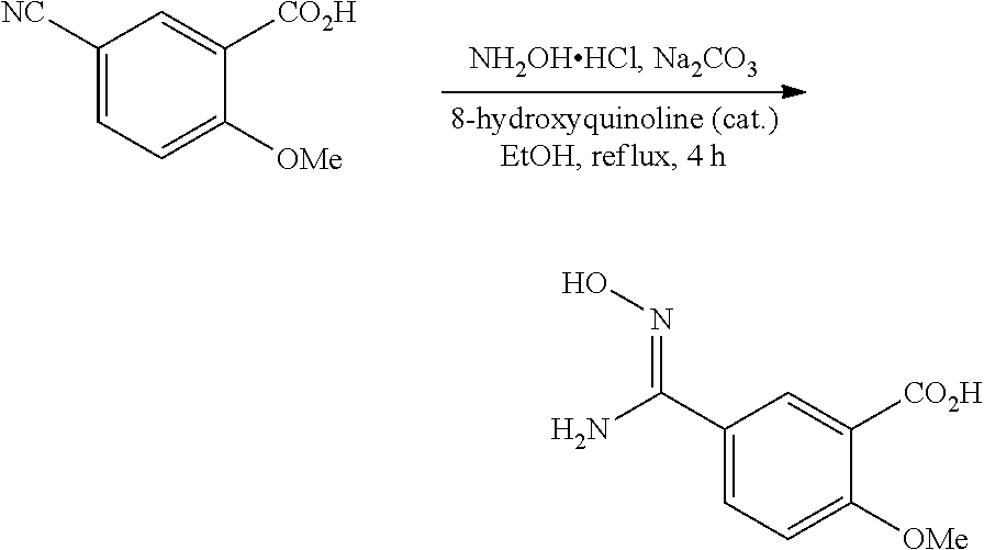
C1([NC])=CC=C([OMe])C([CO2H])=C1.C1(C(N)=NO)=CC=C([OMe])C([CO2H])=C1
